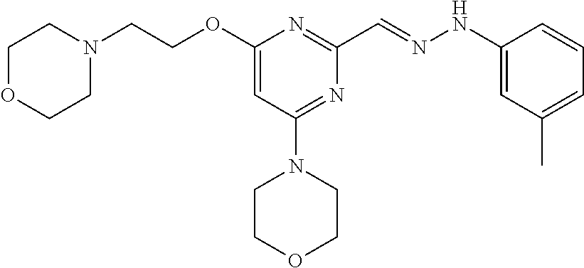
N1(CCOC2=CC(N3CCOCC3)=NC(C=NNC3=CC(C)=CC=C3)=N2)CCOCC1
